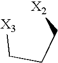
C([X3])CC[X2]
